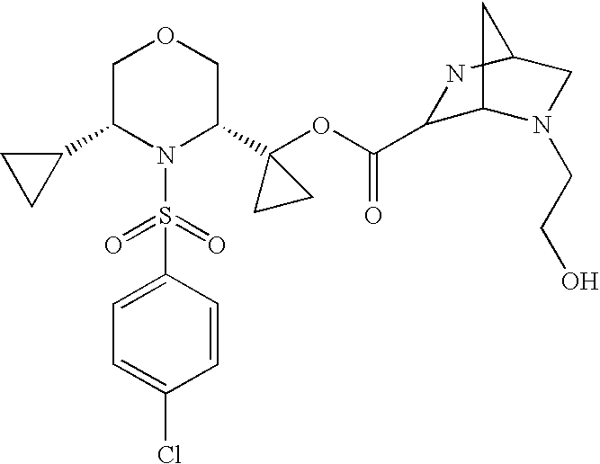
C1(C2N(S(=O)(=O)C3=CC=C(Cl)C=C3)C(C3(OC(=O)C4C5N(CCO)CC(N4)C5)CC3)COC2)CC1
